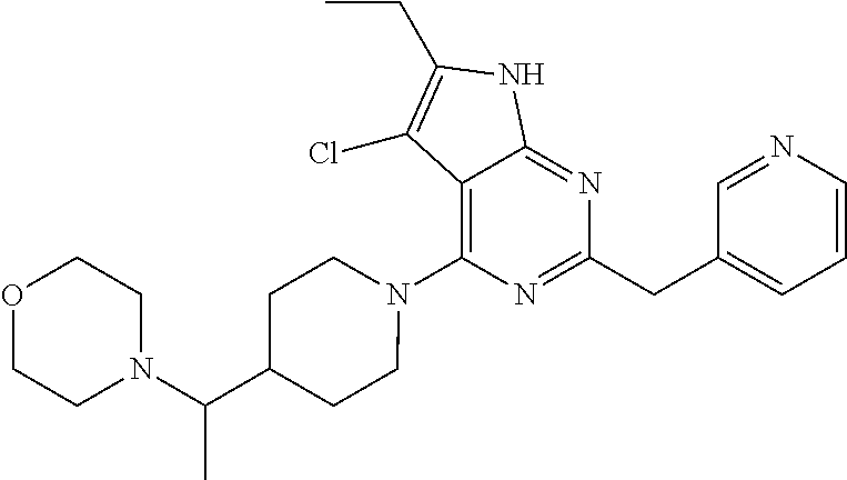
C12=C(N3CCC(C(N4CCOCC4)C)CC3)N=C(CC3=CC=CN=C3)N=C1NC(CC)=C2Cl
